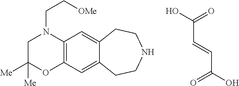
OC(=O)C=CC(O)=O.C1C([Me])([Me])OC2=C(N1CC[OMe])C=C1C(=C2)CCNCC1
